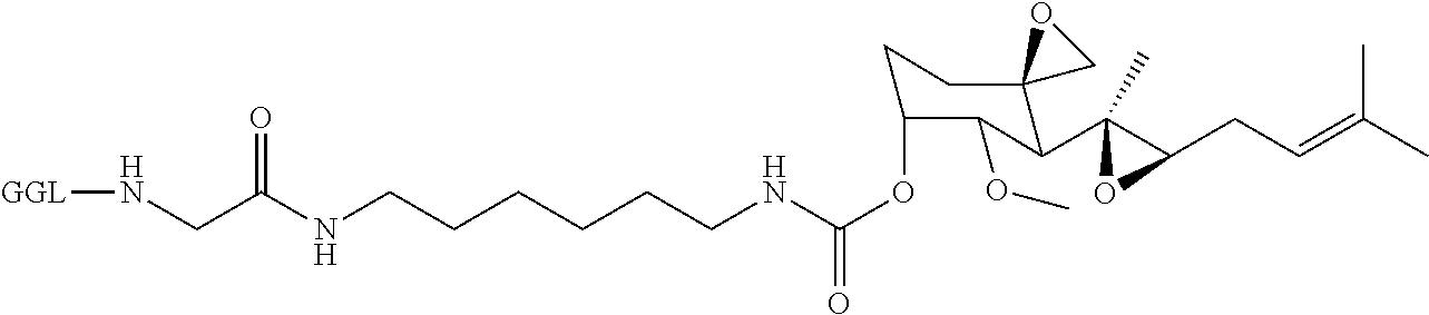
C(CCNC(OC1CCC2(C(C3(C)C(CC=C(C)C)O3)C1OC)CO2)=O)CCCNC(CN[GGL])=O
